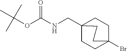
C(NC(OC(C)(C)C)=O)C12CCC(Br)(CC1)CC2
